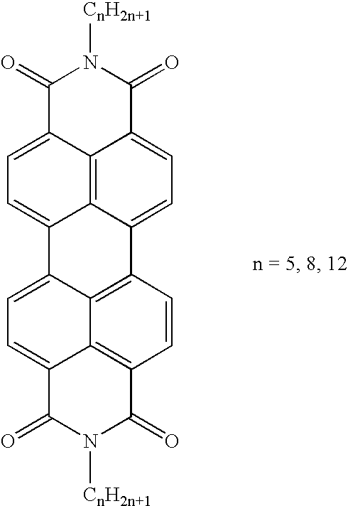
[CnH2n+1]N1C(=O)C2=CC=C3C4=C2C(=CC=C4C2=C4C3=CC=C3C4=C(C=C2)C(=O)N([CnH2n+1])C3=O)C1=O
